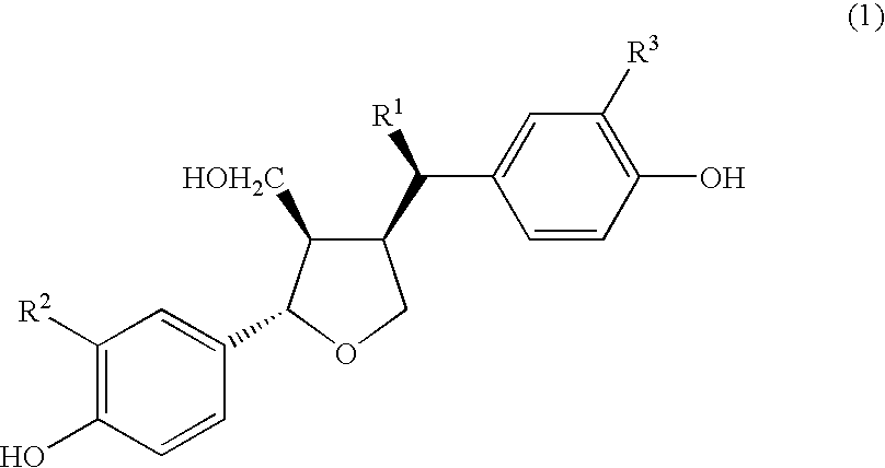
C1([R2])=C(O)C=CC(C2C([HOH2C])C(C(C3=CC([R3])=C(O)C=C3)[R1])CO2)=C1
